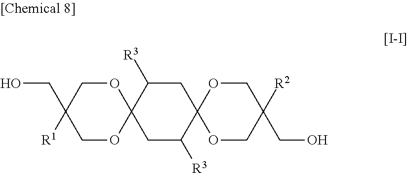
C12(OCC(CO)([R1])CO1)CC([R3])C1(CC2[R3])OCC(CO)([R2])CO1
